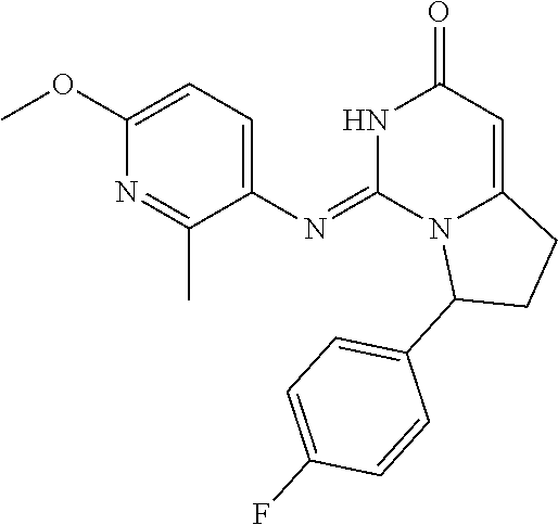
C1(N=C2N3C(=CC(=O)N2)CCC3C2=CC=C(F)C=C2)=CC=C(OC)N=C1C
